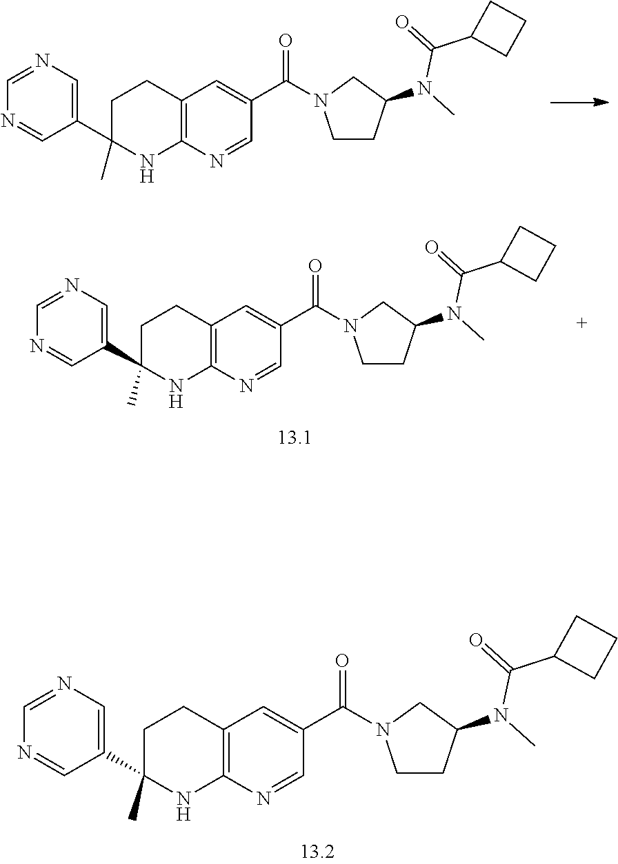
C1(C2=CN=CN=C2)(C)NC2=C(CC1)C=C(C(=O)N1CCC(N(C(C3CCC3)=O)C)C1)C=N2.C1(C2=CN=CN=C2)(C)NC2=C(CC1)C=C(C(=O)N1CCC(N(C(C3CCC3)=O)C)C1)C=N2.C1(C2=CN=CN=C2)(C)NC2=C(CC1)C=C(C(=O)N1CCC(N(C(C3CCC3)=O)C)C1)C=N2
